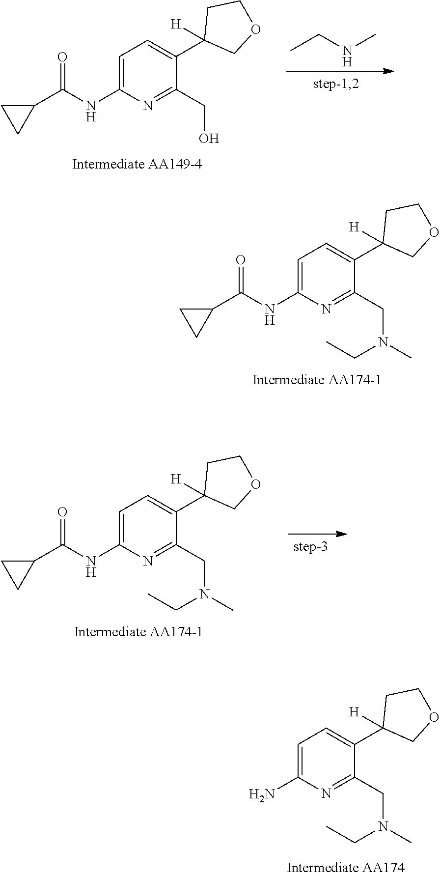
C1=C(NC(C2CC2)=O)N=C(CN(C)CC)C(C2([H])COCC2)=C1.C1=C(NC(C2CC2)=O)N=C(CN(C)CC)C(C2([H])COCC2)=C1.C1=C(N)N=C(CN(C)CC)C(C2([H])COCC2)=C1.C1=C(NC(C2CC2)=O)N=C(CO)C(C2([H])COCC2)=C1.CCNC
